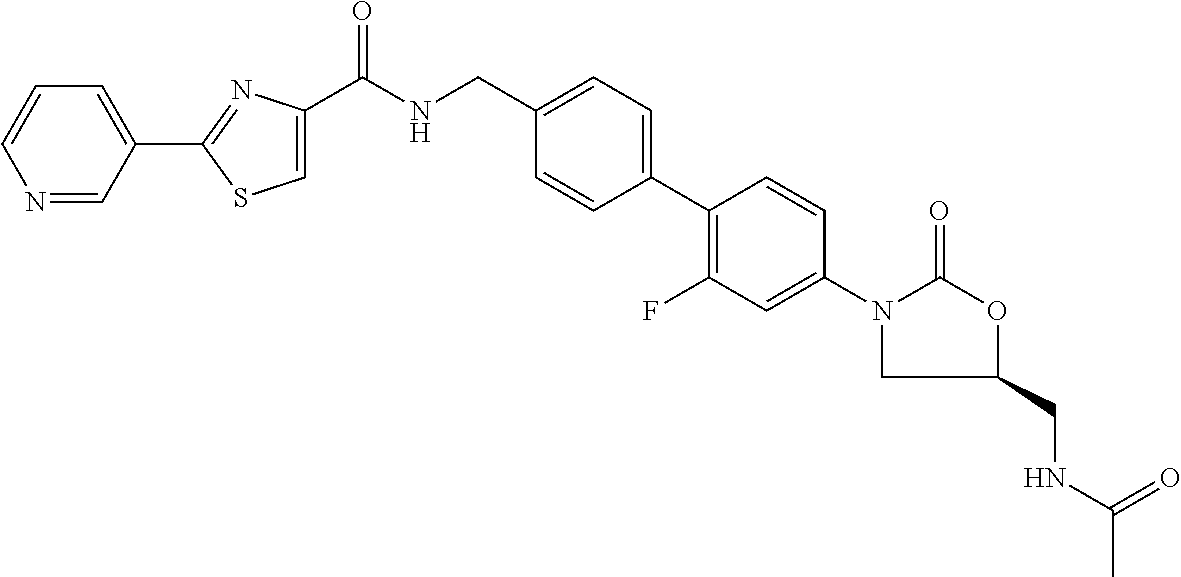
C1(C(NCC2=CC=C(C3=C(F)C=C(N4C(=O)OC(CNC(C)=O)C4)C=C3)C=C2)=O)=CSC(C2=CC=CN=C2)=N1
